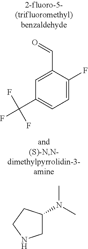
C1=C(C=O)C(F)=CC=C1C(F)(F)F.C1C(N(C)C)CCN1
